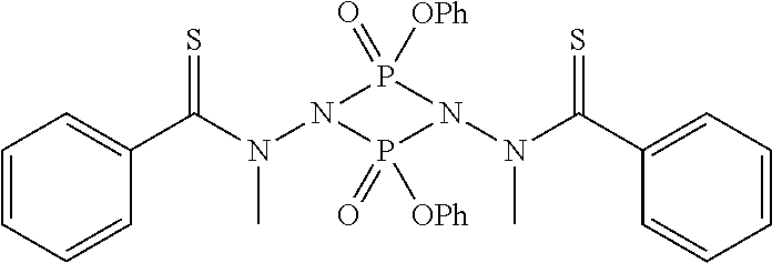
C1=CC=CC(C(N(N2P(=O)([OPh])N(N(C(C3=CC=CC=C3)=S)C)P2(=O)[OPh])C)=S)=C1
